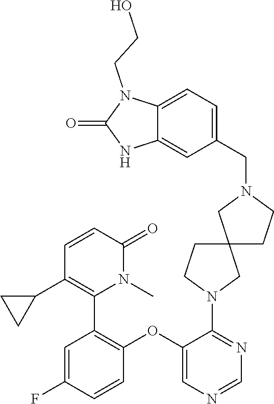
C1=C(F)C=CC(OC2=CN=CN=C2N2CC3(CC2)CCN(CC2=CC=C4C(=C2)NC(=O)N4CCO)C3)=C1C1=C(C2CC2)C=CC(=O)N1C
